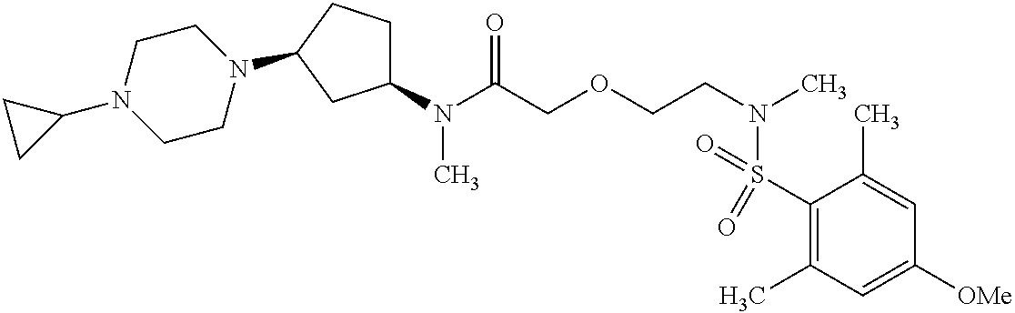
C1(N(C(COCCN(C)S(=O)(C2=C(C)C=C([OMe])C=C2C)=O)=O)C)CCC(N2CCN(C3CC3)CC2)C1
